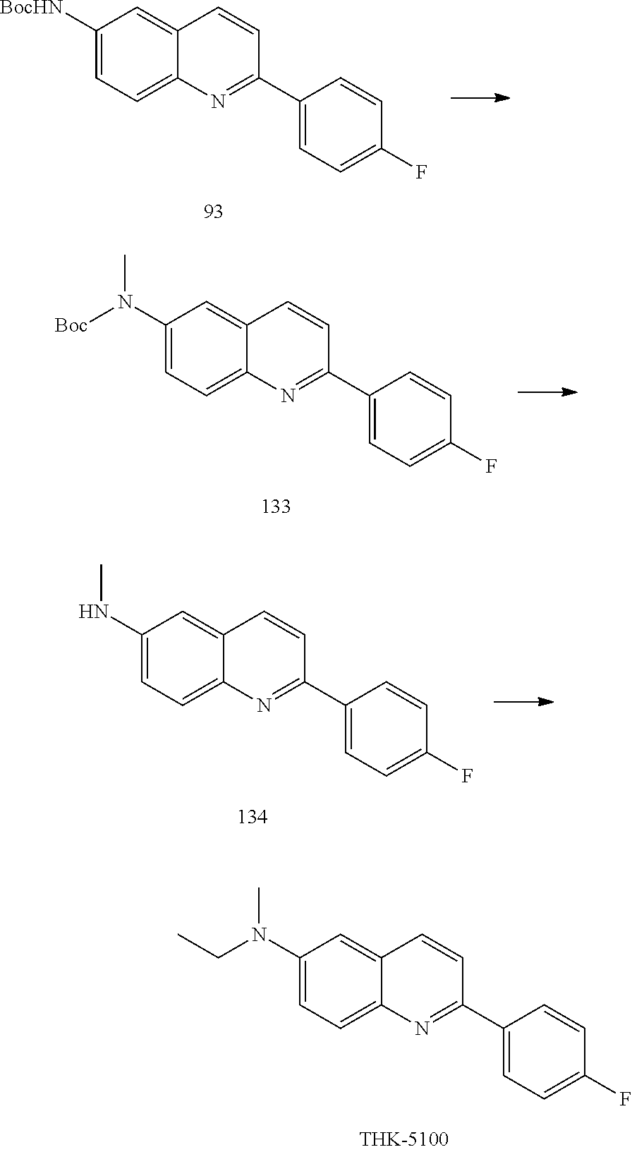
C1([BocHN])=CC=C2C(=C1)C=CC(C1=CC=C(F)C=C1)=N2.C1(N([Boc])C)=CC=C2C(=C1)C=CC(C1=CC=C(F)C=C1)=N2.C1(NC)=CC=C2C(=C1)C=CC(C1=CC=C(F)C=C1)=N2.C1(N(C)CC)=CC=C2C(=C1)C=CC(C1=CC=C(F)C=C1)=N2
